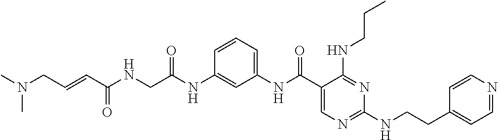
C1(NC(C2=CN=C(NCCC3=CC=NC=C3)N=C2NCCC)=O)=CC=CC(NC(CNC(C=CCN(C)C)=O)=O)=C1
